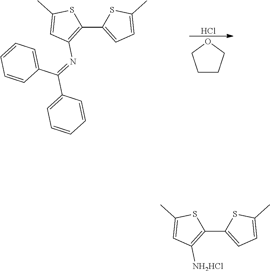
C1(C2=CC=C(C)S2)=C([NH2HCl])C=C(C)S1.Cl.C1CCOC1.C1(C2=CC=C(C)S2)=C(N=C(C2=CC=CC=C2)C2=CC=CC=C2)C=C(C)S1
